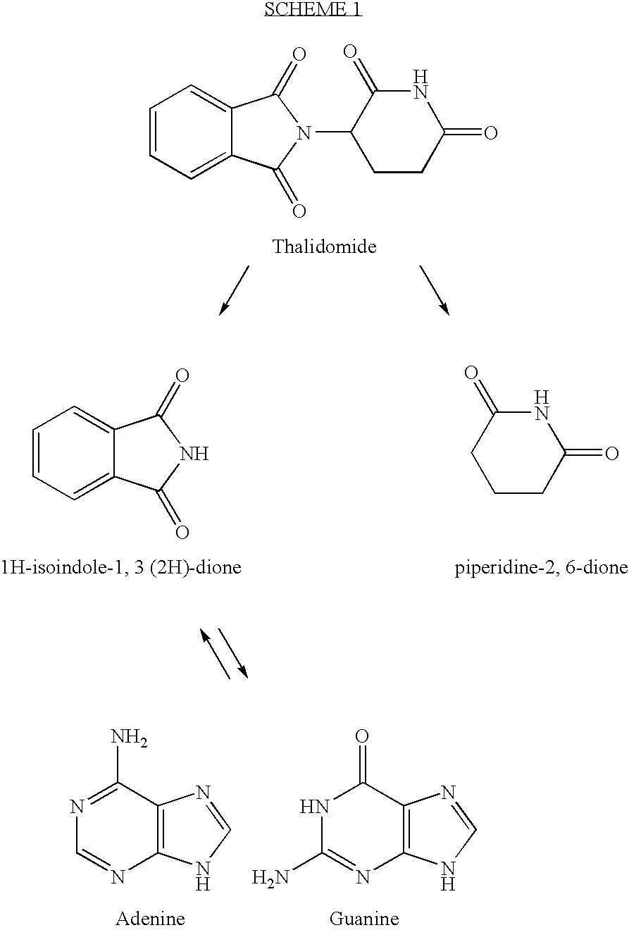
C1=CC=C2C(=C1)C(=O)N(C1CCC(=O)NC1=O)C2=O.N1=C(N)C2=C(N=C1)NC=N2.N1C(N)=NC2=C(C1=O)N=CN2.C1CCC(=O)NC1=O.C1=CC=C2C(=C1)C(=O)NC2=O
